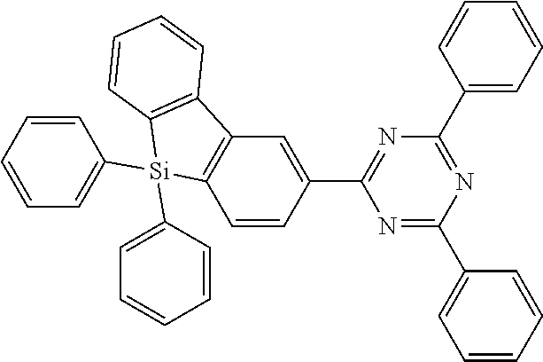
N1=C(C2=CC=CC=C2)N=C(C2=CC=CC=C2)N=C1C1=CC2=C(C=C1)[Si](C1=CC=CC=C1)(C1=CC=CC=C1)C1=C2C=CC=C1
